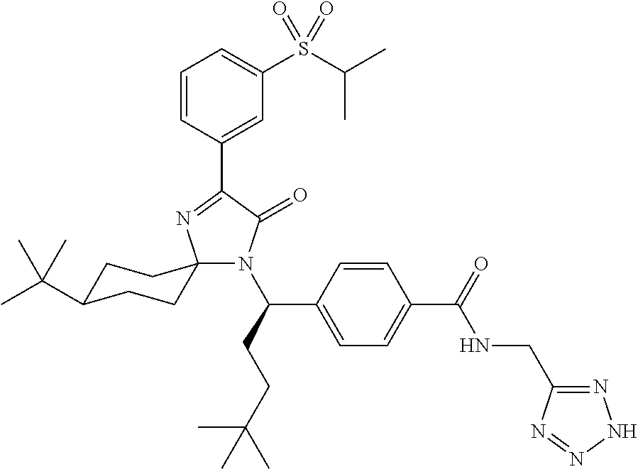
C1=CC(C2=NC3(N(C(CCC(C)(C)C)C4=CC=C(C(=O)NCC5=NNN=N5)C=C4)C2=O)CCC(C(C)(C)C)CC3)=CC(S(C(C)C)(=O)=O)=C1
